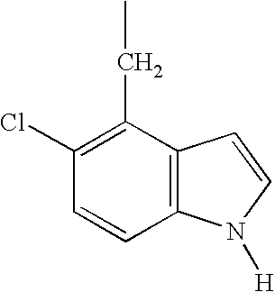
C12=C(C(CC)=C(Cl)C=C1)C=CN2[H]
